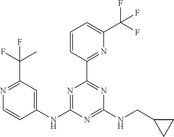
C1=CC(C2=NC(NCC3CC3)=NC(NC3=CC(C(F)(C)F)=NC=C3)=N2)=NC(C(F)(F)F)=C1
